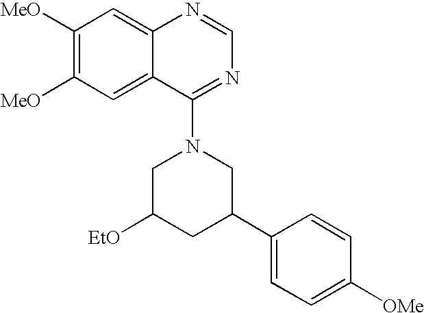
C1([MeO])=C([MeO])C=C2C(=C1)N=CN=C2N1CC([EtO])CC(C2=CC=C([OMe])C=C2)C1
